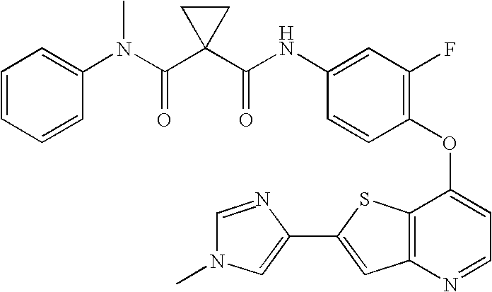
C(NC1=CC(F)=C(OC2=CC=NC3=C2SC(C2=CN(C)C=N2)=C3)C=C1)(=O)C1(C(N(C2=CC=CC=C2)C)=O)CC1
